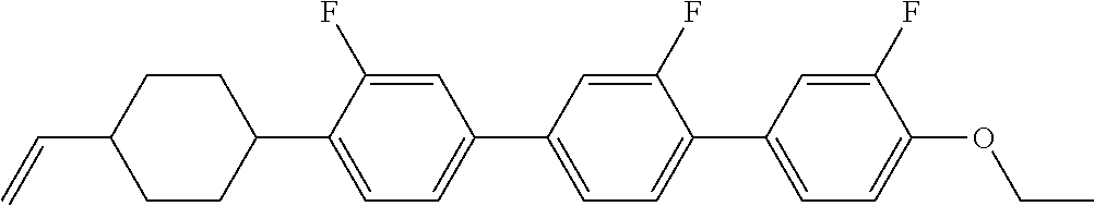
C1CC(C=C)CCC1C1=CC=C(C2=CC=C(C3=CC=C(OCC)C(F)=C3)C(F)=C2)C=C1F
